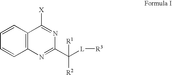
C1=CC2=C(C=C1)C([X])=NC(C([L][R3])([R1])[R2])=N2
